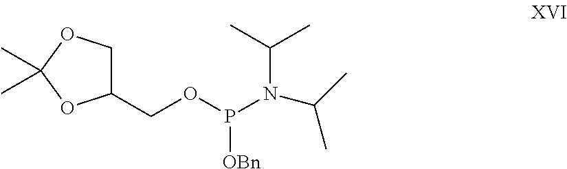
C1(COP(N(C(C)C)C(C)C)[OBn])COC(C)(C)O1
